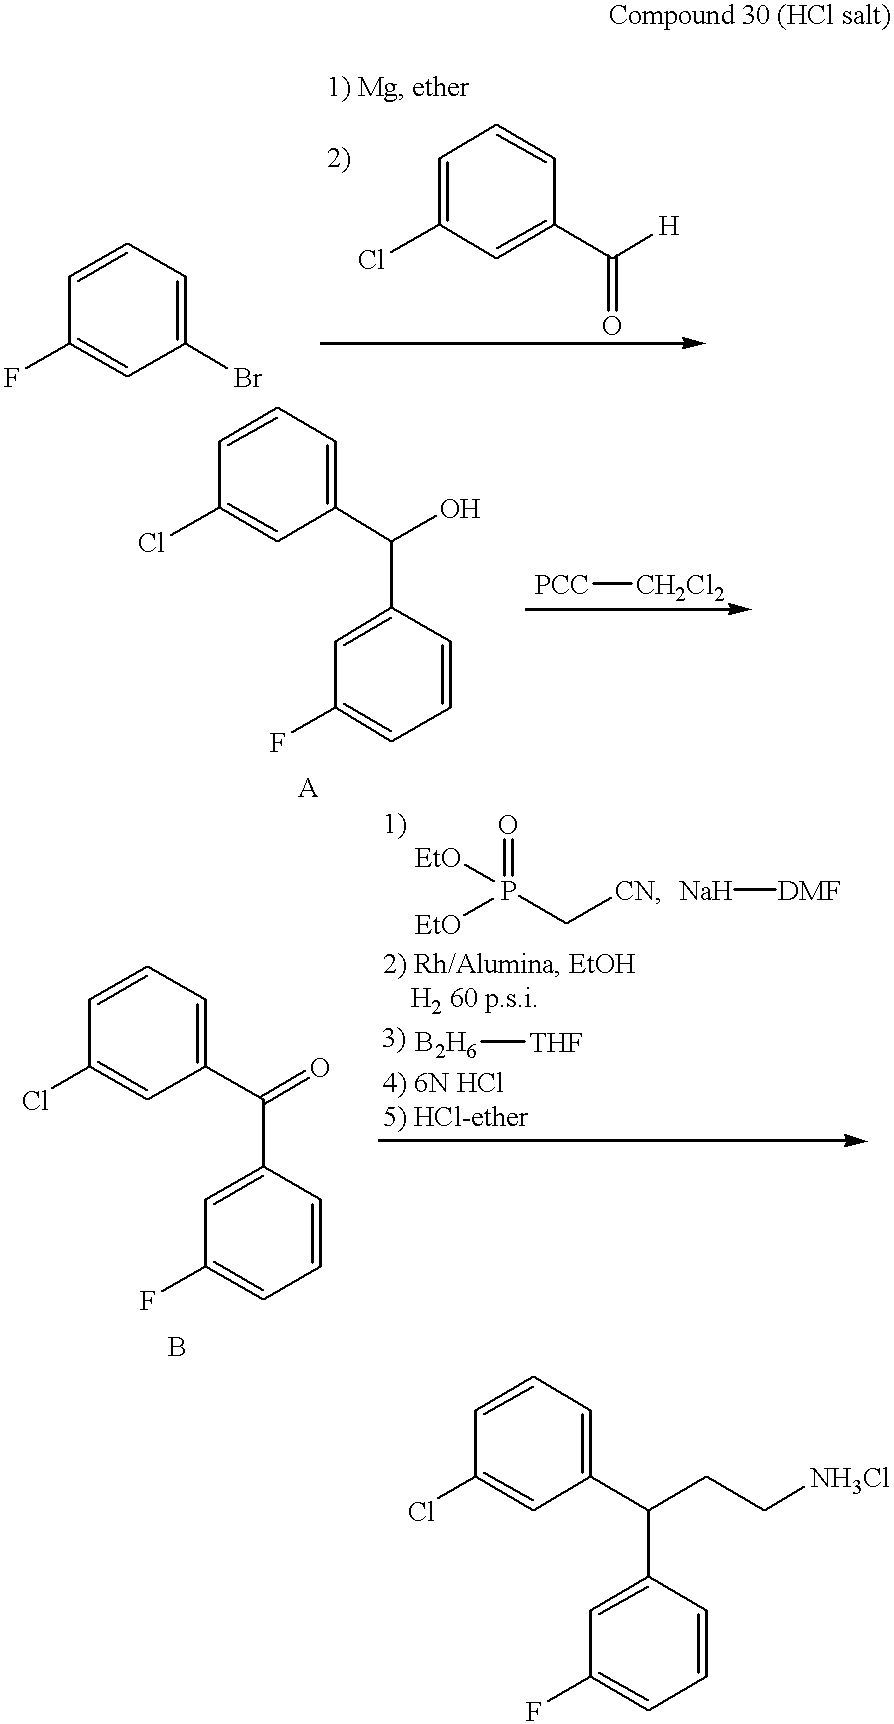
C1(Br)=CC=CC(F)=C1.C1=C(Cl)C=C(C([H])=O)C=C1.C1(C(=O)C2=CC(F)=CC=C2)=CC=CC(Cl)=C1.[EtO]P(C[CN])(=O)[EtO].[Na][DMF].[B2H6][THF].C1(C(O)C2=CC(F)=CC=C2)=CC=CC(Cl)=C1.[PCC][CH2Cl2].C1(C(CC[NH3Cl])C2=CC(F)=CC=C2)=CC=CC(Cl)=C1
